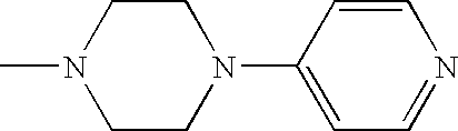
CN1CCN(C2=CC=NC=C2)CC1
